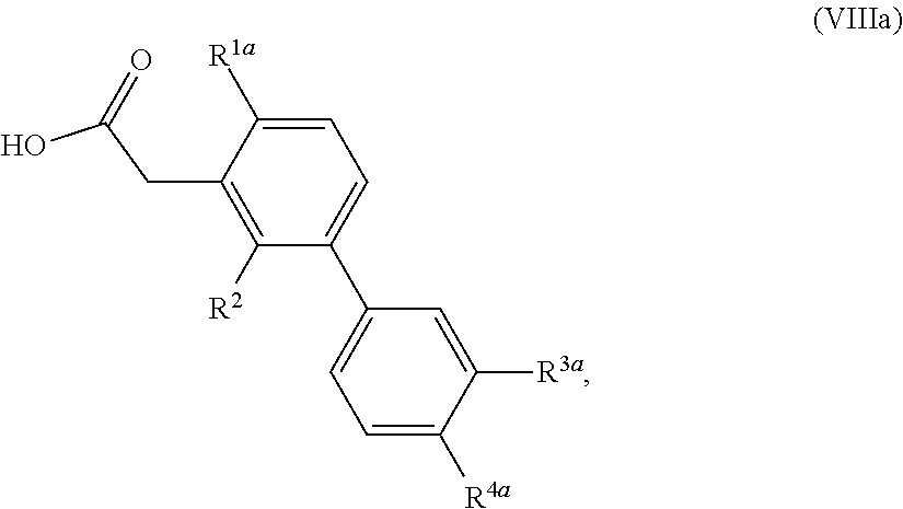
C1=C([R1a])C(CC(O)=O)=C([R2])C(C2=CC=C([R4a])C([R3a])=C2)=C1
